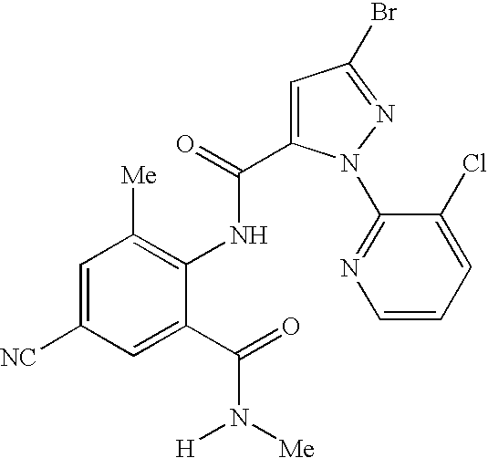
C1=C([NC])C=C(C(=O)N([Me])[H])C(NC(C2=CC(Br)=NN2C2=NC=CC=C2Cl)=O)=C1[Me]
